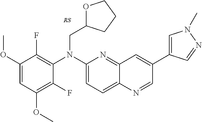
C1(F)=C(OC)C=C(OC)C(F)=C1N(C1=CC=C2C(=N1)C=C(C1=CN(C)N=C1)C=N2)CC1OCCC1
